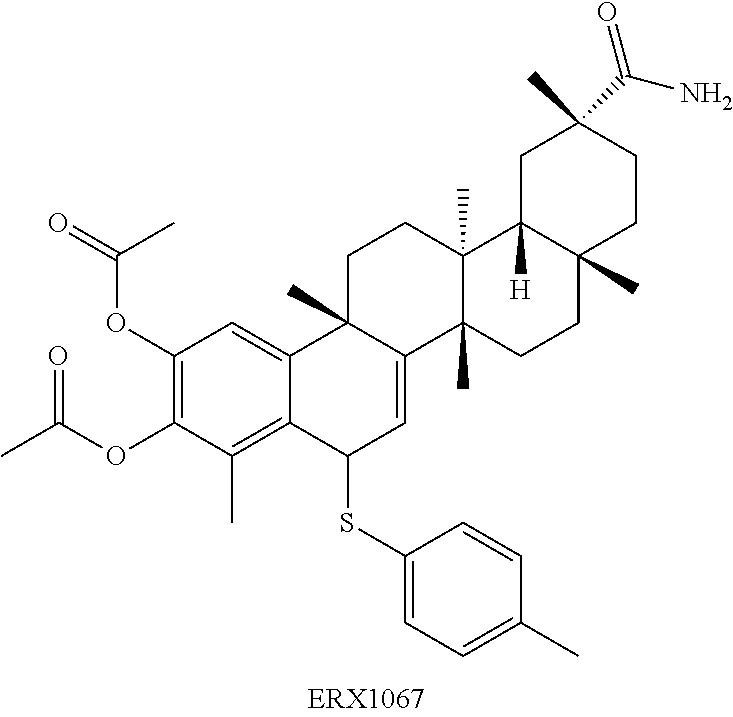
C1(OC(=O)C)=C(OC(C)=O)C(C)=C2C(=C1)C1(C)C(=CC2SC2=CC=C(C)C=C2)C2(C)C(C)(CC1)C1([H])C(C)(CC2)CCC(C)(C(N)=O)C1
